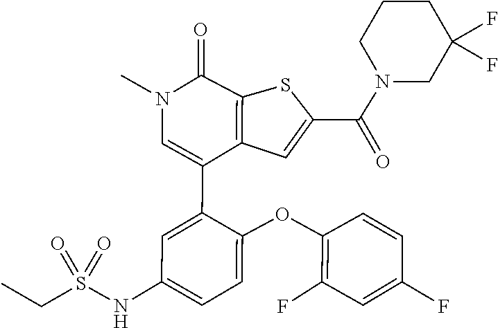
C1(F)=C(OC2=CC=C(NS(CC)(=O)=O)C=C2C2=CN(C)C(=O)C3=C2C=C(C(N2CC(F)(F)CCC2)=O)S3)C=CC(F)=C1
